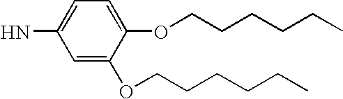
C1=C(OCCCCCC)C(OCCCCCC)=CC=C1N
